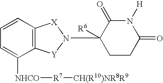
C1=CC2=C(C([NHCO][R7][CH(R10)NR8R9])=C1)[Y]N(C1([R6])CCC(=O)N([H])C1=O)[X]2
